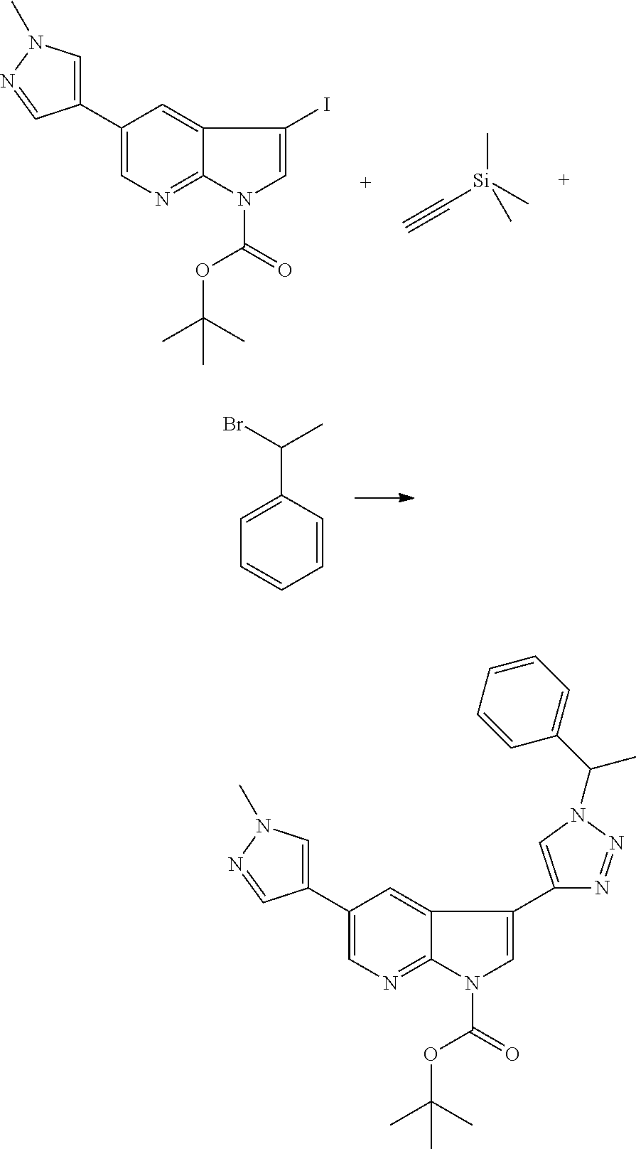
C1(C2=CN(C)N=C2)=CN=C2C(=C1)C(I)=CN2C(=O)OC(C)(C)C.C#C[Si](C)(C)C.C1=CC(C(Br)C)=CC=C1.C1(C2=CN(C)N=C2)=CN=C2C(=C1)C(C1=CN(C(C)C3=CC=CC=C3)N=N1)=CN2C(=O)OC(C)(C)C
